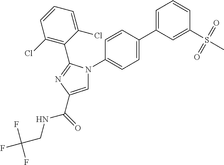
C1=C(C2=CC=C(N3C=C(C(=O)NCC(F)(F)F)N=C3C3=C(Cl)C=CC=C3Cl)C=C2)C=C(S(=O)(=O)C)C=C1
